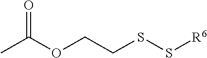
CC(OCCSS[R6])=O
